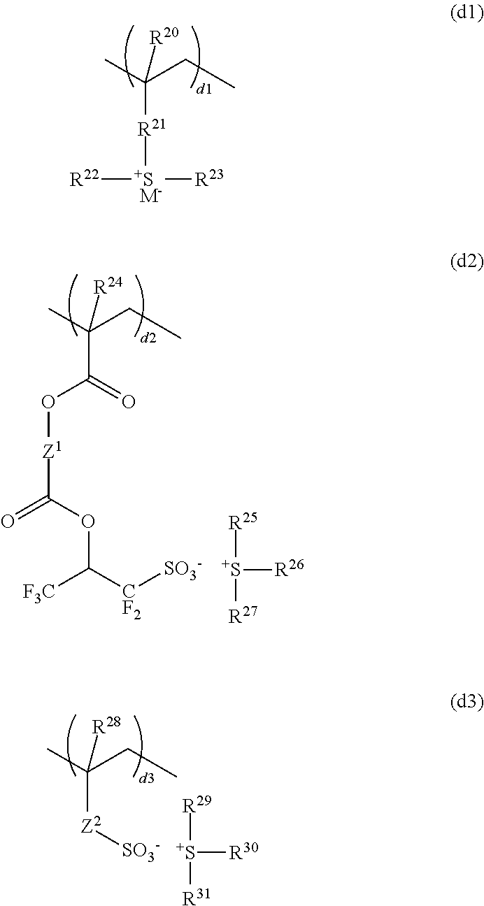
[R22][+S M-]([R23])[R21]C(CC)(C)[R20].C(C(CC)(C)[R24])(=O)O[Z1]C(=O)OC([CF2][SO3-])[F3C].[S+]([R26])([R25])[R27].[SO3-][Z2]C(CC)(C)[R28].[S+]([R30])([R29])[R31]
